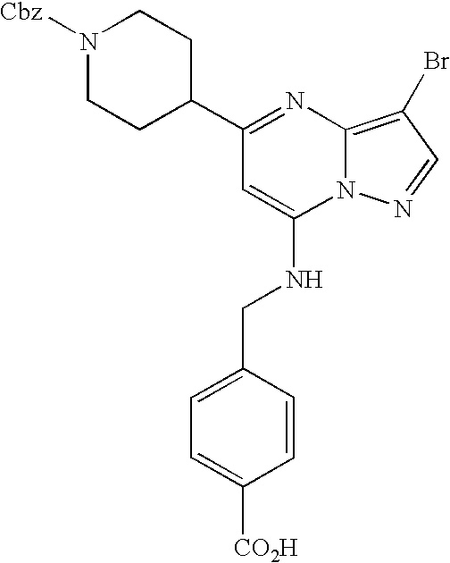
C1(C2=NC3=C(Br)C=NN3C(NCC3=CC=C([CO2H])C=C3)=C2)CCN([Cbz])CC1
